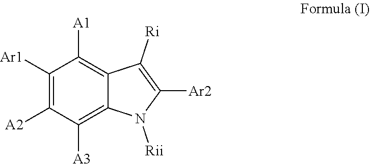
C1([Ar1])=C([A2])C([A3])=C2C(=C1[A1])C([Ri])=C([Ar2])N2[Rii]
